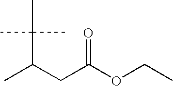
CC(CC(OCC)=O)C(C)(C)C
